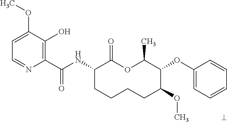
C1(C(NC2CCCCC(OC)C(OC3=CC=CC=C3)C(C)OC2=O)=O)=C(O)C(OC)=CC=N1
